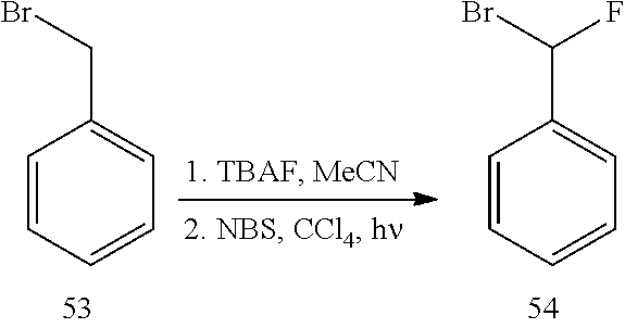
C1=CC=CC=C1CBr.C1=CC=CC=C1C(Br)F
